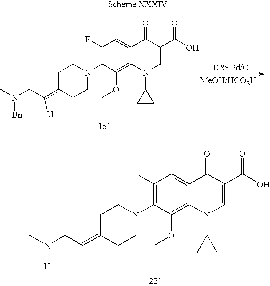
C1C(=CCN(C)[H])CCN(C2=C(F)C=C3C(=C2OC)N(C2CC2)C=C(C(O)=O)C3=O)C1.C1C(=C(CN(C)[Bn])Cl)CCN(C2=C(F)C=C3C(=C2OC)N(C2CC2)C=C(C(O)=O)C3=O)C1
